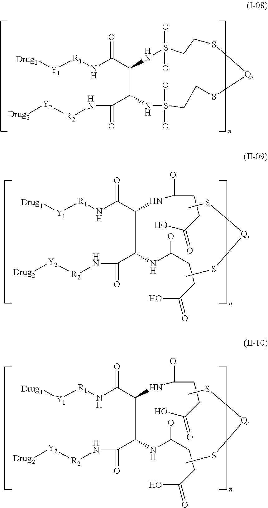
[Y1]([R1]NC(C(NC(CCC(O)=O)=O)C(NC(CCC(=O)O)=O)C(=O)N[R2][Y2][Drug2])=O)[Drug1].CS[Q]SC.[Y1]([R1]NC(C1NS(=O)(=O)CCS[Q]SCCS(=O)(=O)NC1C(=O)N[R2][Y2][Drug2])=O)[Drug1].[Y1]([R1]NC(C(NC(CCC(O)=O)=O)C(NC(CCC(=O)O)=O)C(=O)N[R2][Y2][Drug2])=O)[Drug1].CS[Q]SC
